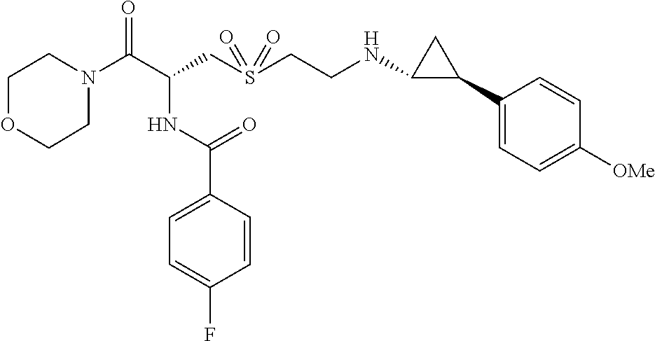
C1N(C(C(CS(CCNC2C(C3=CC=C([OMe])C=C3)C2)(=O)=O)NC(C2=CC=C(F)C=C2)=O)=O)CCOC1
